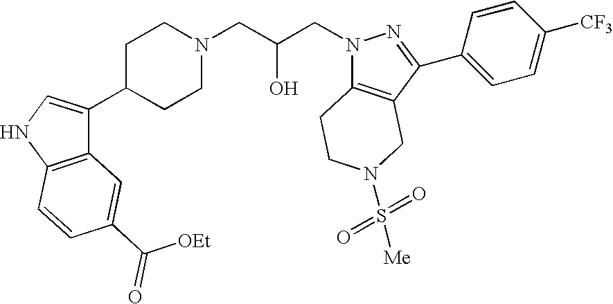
C1C(C2=CNC3=C2C=C(C([OEt])=O)C=C3)CCN(CC(CN2C3=C(C(C4=CC=C([CF3])C=C4)=N2)CN(S(=O)(=O)[Me])CC3)O)C1
